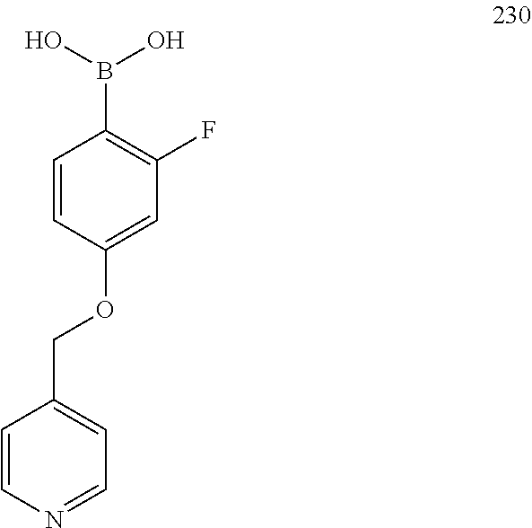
C1=CN=CC=C1COC1=CC(F)=C(B(O)O)C=C1
